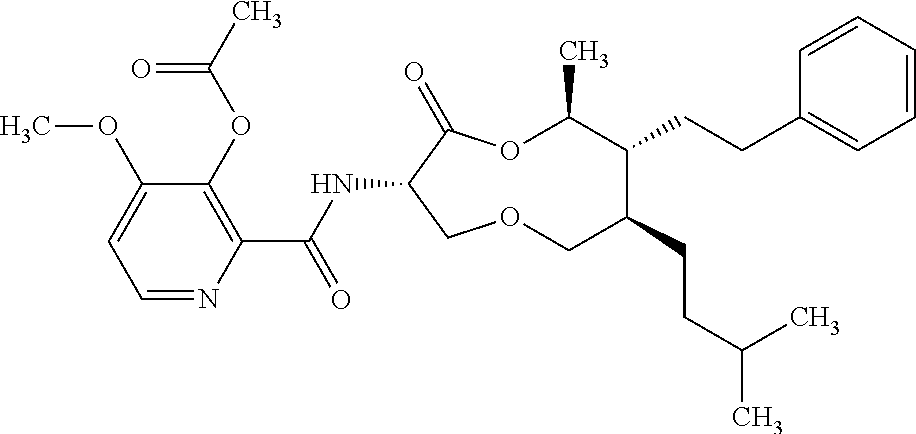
C1(OC)=CC=NC(C(NC2C(=O)OC(C)C(CCC3=CC=CC=C3)C(CCC(C)C)COC2)=O)=C1OC(C)=O
